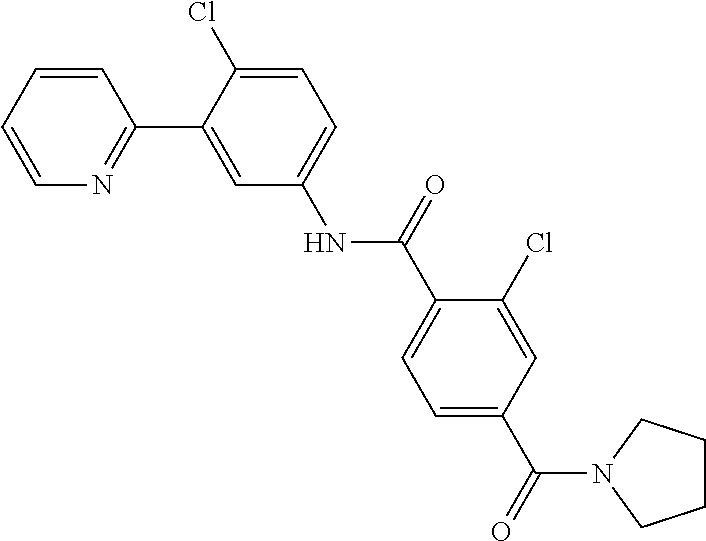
C1=CC=CN=C1C1=CC(NC(C2=CC=C(C(N3CCCC3)=O)C=C2Cl)=O)=CC=C1Cl
